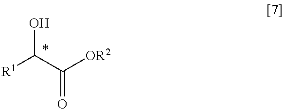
[R1]C(C([OR2])=O)O
